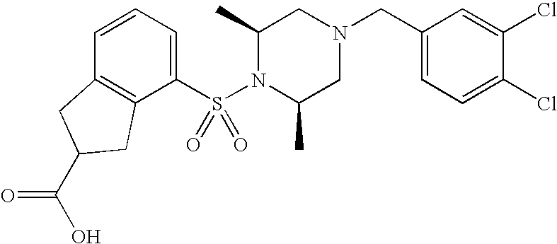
C1(CN2CC(C)N(S(C3=CC=CC4=C3CC(C(O)=O)C4)(=O)=O)C(C)C2)=CC=C(Cl)C(Cl)=C1
